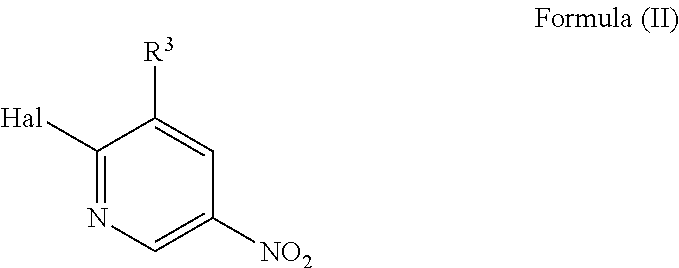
C1([Hal])=NC=C([NO2])C=C1[R3]
